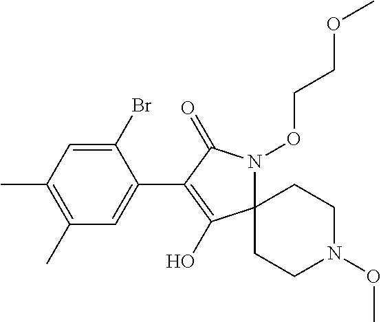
C12(N(OCCOC)C(=O)C(C3=CC(C)=C(C)C=C3Br)=C1O)CCN(OC)CC2
